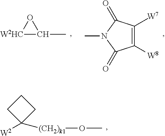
[W2HC]1C(C)O1.CN1C(=O)C([W8])=C([W7])C1=O.C1CC([W2])([(CH2)k1]OC)C1
